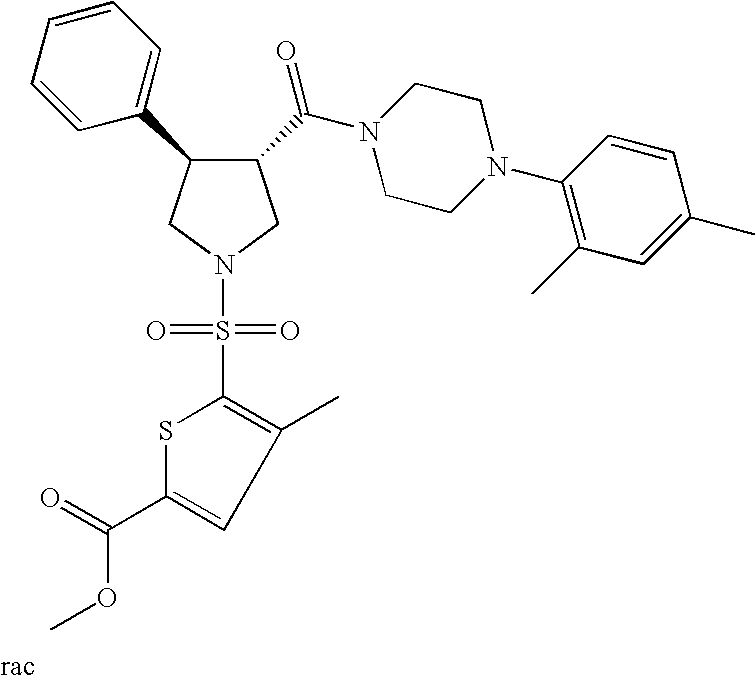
C1(C(N2CCN(C3=C(C)C=C(C)C=C3)CC2)=O)C(C2=CC=CC=C2)CN(S(=O)(=O)C2=C(C)C=C(C(=O)OC)S2)C1
